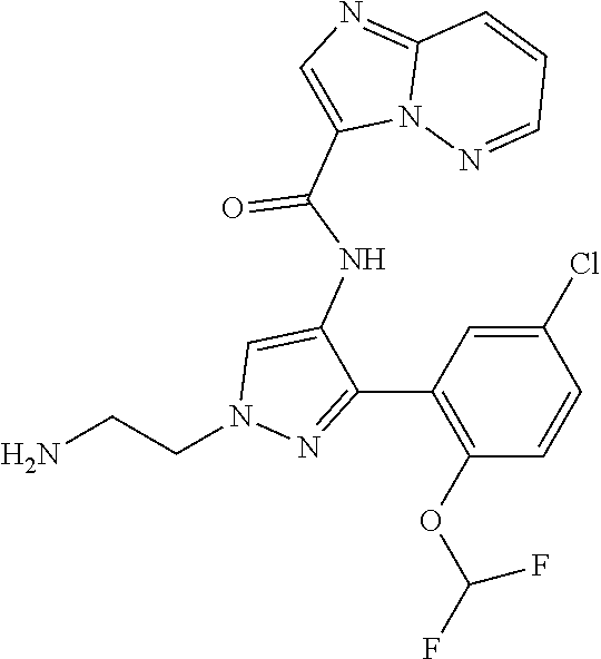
NCCN1N=C(C2=C(OC(F)F)C=CC(Cl)=C2)C(NC(C2=CN=C3N2N=CC=C3)=O)=C1
